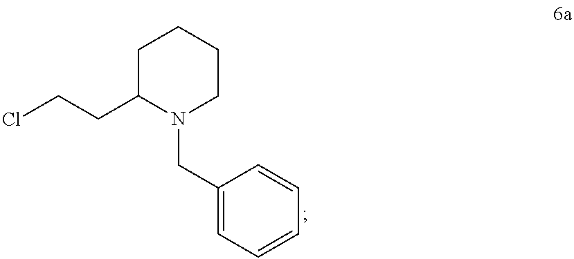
C1(CN2CCCCC2CCCl)=CC=CC=C1
